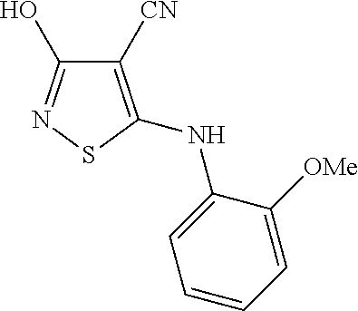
C1([CN])=C(NC2=CC=CC=C2[OMe])SN=C1O
